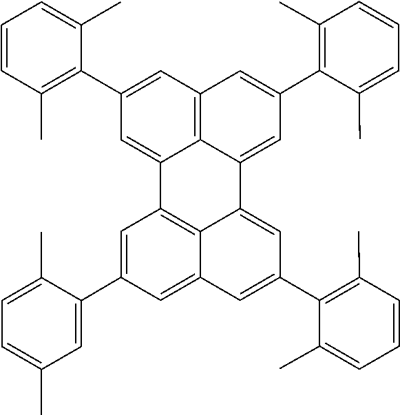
C1(C2=C(C)C=CC=C2C)=CC2=C3C(=C1)C1=CC(C4=C(C)C=CC=C4C)=CC4=CC(C5=CC(C)=CC=C5C)=CC(=C14)C3=CC(C1=C(C)C=CC=C1C)=C2
